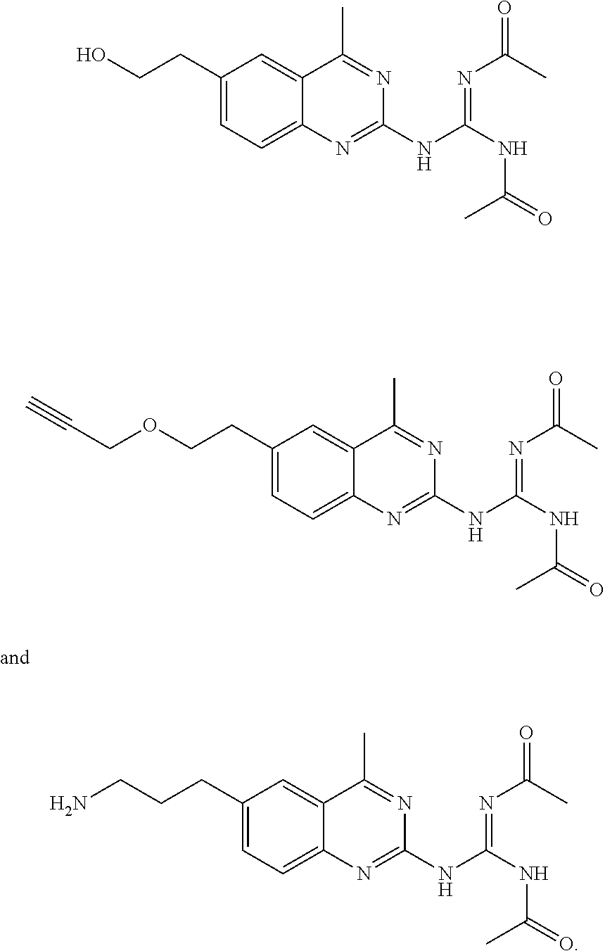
C1(CCO)=CC=C2C(=C1)C(C)=NC(NC(NC(=O)C)=NC(=O)C)=N2.C1(CCOCC#C)=CC=C2C(=C1)C(C)=NC(NC(NC(=O)C)=NC(=O)C)=N2.C1(CCCN)=CC=C2C(=C1)C(C)=NC(NC(NC(=O)C)=NC(=O)C)=N2
